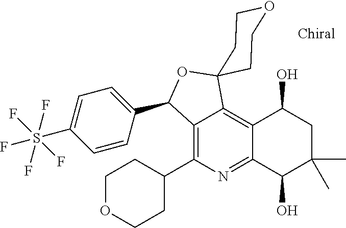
C12=C(C3CCOCC3)N=C3C(=C1C1(OC2C2=CC=C(S(F)(F)(F)(F)F)C=C2)CCOCC1)C(O)CC(C)(C)C3O
